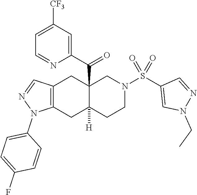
C12(C(C3=CC([CF3])=CC=N3)=O)C([H])(CCN(S(C3=CN(CC)N=C3)(=O)=O)C1)CC1=C(C2)C=NN1C1=CC=C(F)C=C1
